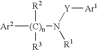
[Ar2][(C)n]([R2])([R3])N([Y][Ar1])[R1]
